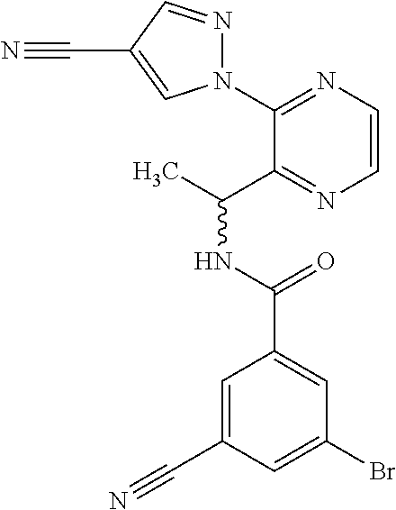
C1(N2N=CC(C#N)=C2)=NC=CN=C1C(C)NC(=O)C1=CC(Br)=CC(C#N)=C1
